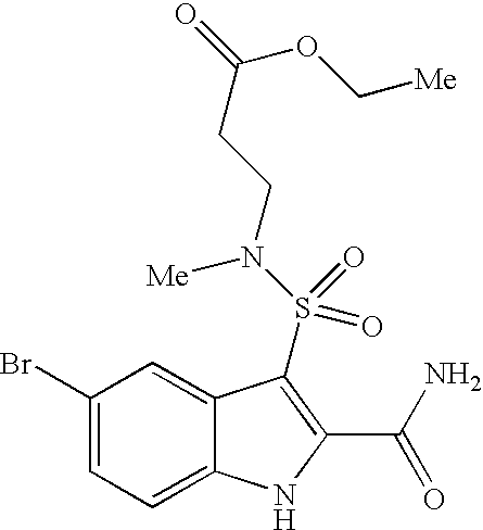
C1(Br)=CC=C2C(=C1)C(S(N(CCC(=O)OC[Me])[Me])(=O)=O)=C(C(N)=O)N2
